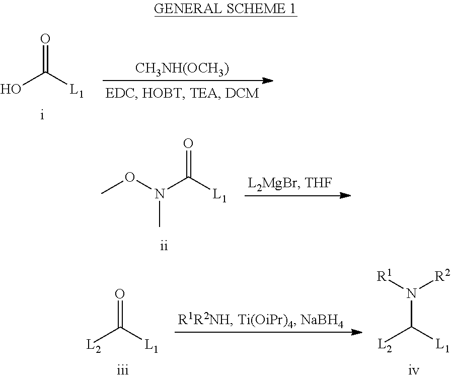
OC([L1])=O.[CH3NH(OCH3)].N(C([L1])=O)(OC)C.[L2]C([L1])=O.N(C([L1])[L2])([R1])[R2]
